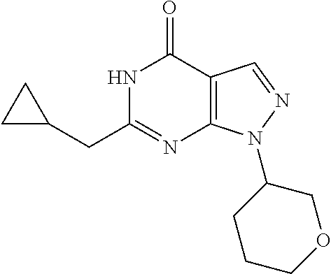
N1C(CC2CC2)=NC2=C(C1=O)C=NN2C1CCCOC1
